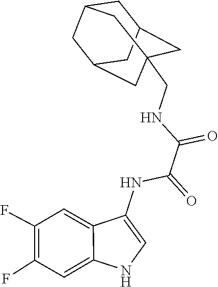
C(C(NC1=CNC2=CC(F)=C(F)C=C21)=O)(NCC12CC3CC(CC(C1)C3)C2)=O
